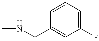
CNCC1=CC(F)=CC=C1
